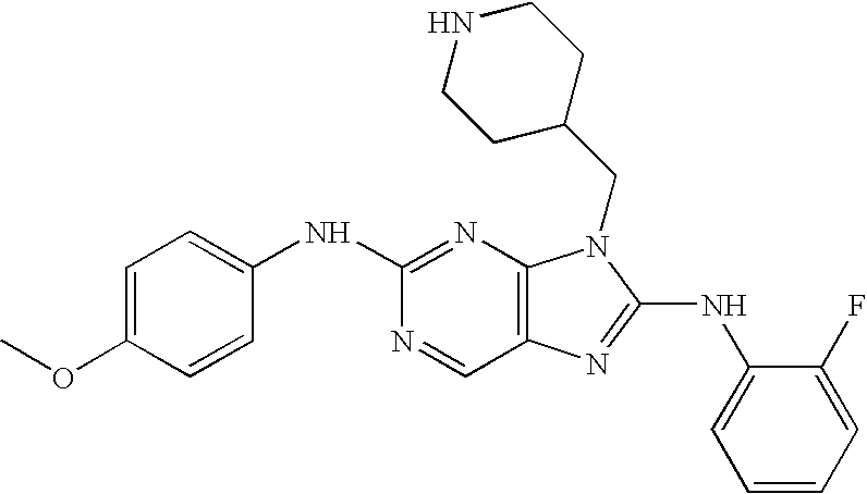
C1(NC2=NC3=C(C=N2)N=C(NC2=CC=CC=C2F)N3CC2CCNCC2)=CC=C(OC)C=C1
